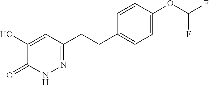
C1=C(OC(F)F)C=CC(CCC2=NNC(=O)C(O)=C2)=C1
